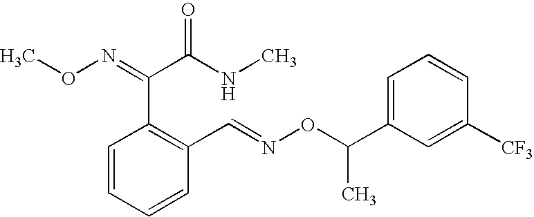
C1=CC=CC(C=NOC(C2=CC=CC([CF3])=C2)C)=C1C(=NOC)C(NC)=O
